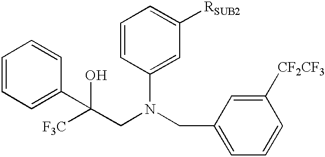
C1=CC(N(CC2=CC=CC([CF2CF3])=C2)CC([F3C])(O)C2=CC=CC=C2)=CC([RSUB2])=C1
